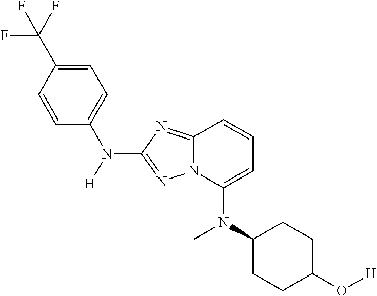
N(C1=CC=CC2=NC(N([H])C3=CC=C(C(F)(F)F)C=C3)=NN12)(C1CCC(O[H])CC1)C
